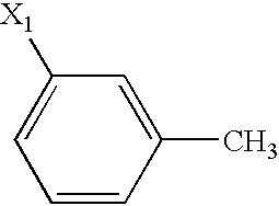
C1=CC(C)=CC([X1])=C1
